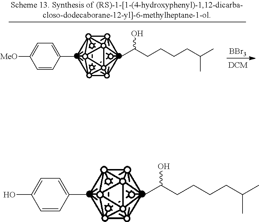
C1(C)=CC=C(O)C=C1.CC(CCCCC(C)C)O.C1(C)=CC=C([MeO])C=C1.CC(CCCCC(C)C)O.[BBr3]
